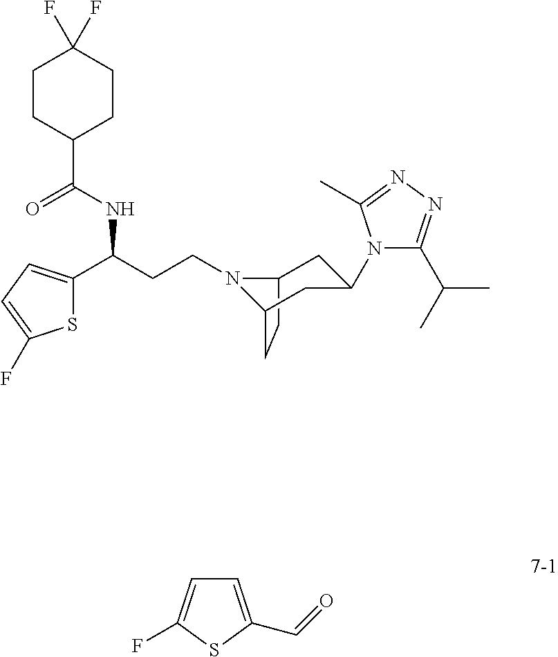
N1(CCC(C2=CC=C(F)S2)NC(C2CCC(F)(F)CC2)=O)C2CC(N3C(C(C)C)=NN=C3C)CC1CC2.C1=C(C=O)SC(F)=C1
